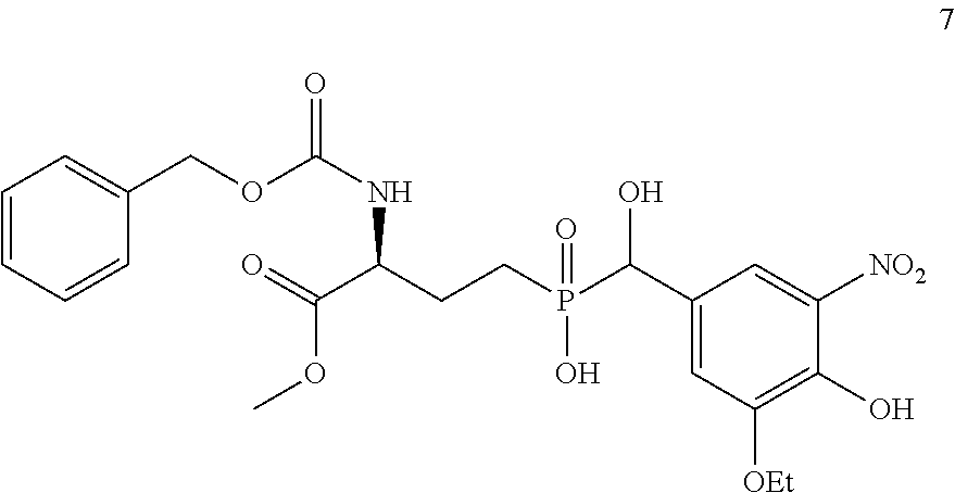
C1=CC=CC(COC(NC(C(=O)OC)CCP(C(C2=CC([OEt])=C(O)C([NO2])=C2)O)(O)=O)=O)=C1
